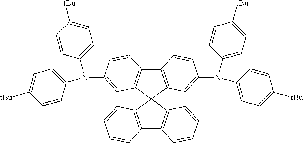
C12=C(C3(C4=C1C=CC=C4)C1=C(C4=C3C=C(N(C3=CC=C([tBu])C=C3)C3=CC=C([tBu])C=C3)C=C4)C=CC(N(C3=CC=C([tBu])C=C3)C3=CC=C([tBu])C=C3)=C1)C=CC=C2
